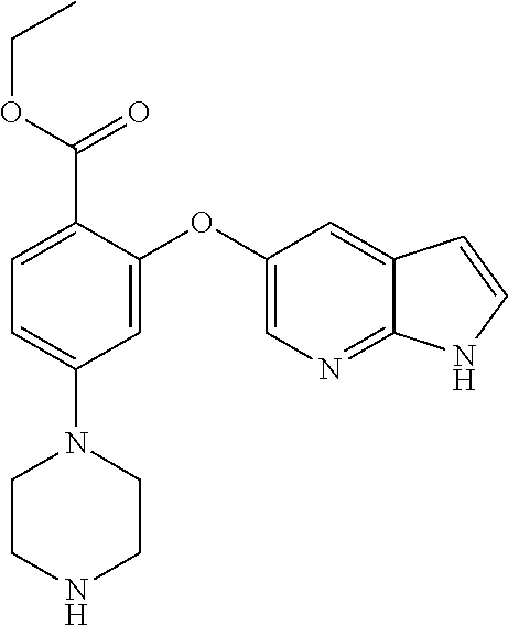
C1(C(OCC)=O)=CC=C(N2CCNCC2)C=C1OC1=CN=C2C(=C1)C=CN2
